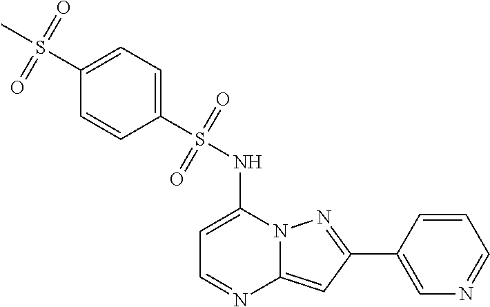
C1=C(C2=NN3C(=C2)N=CC=C3NS(C2=CC=C(S(C)(=O)=O)C=C2)(=O)=O)C=CC=N1
